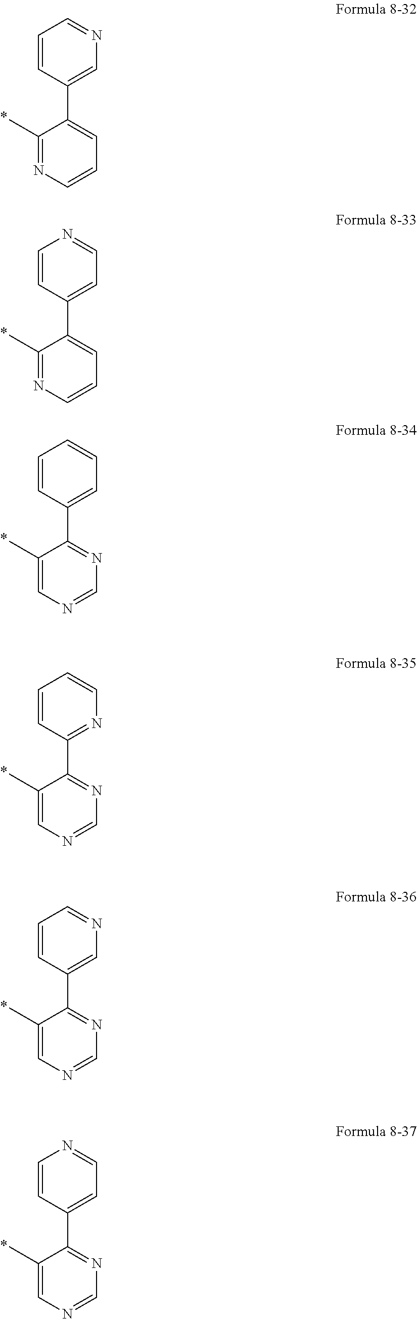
C1(C)=NC=CC=C1C1=CN=CC=C1.C1(C)=NC=CC=C1C1=CC=NC=C1.C1(C)=CN=CN=C1C1=CC=CC=C1.C1(C)=CN=CN=C1C1=NC=CC=C1.C1(C)=CN=CN=C1C1=CN=CC=C1.C1(C)=CN=CN=C1C1=CC=NC=C1
